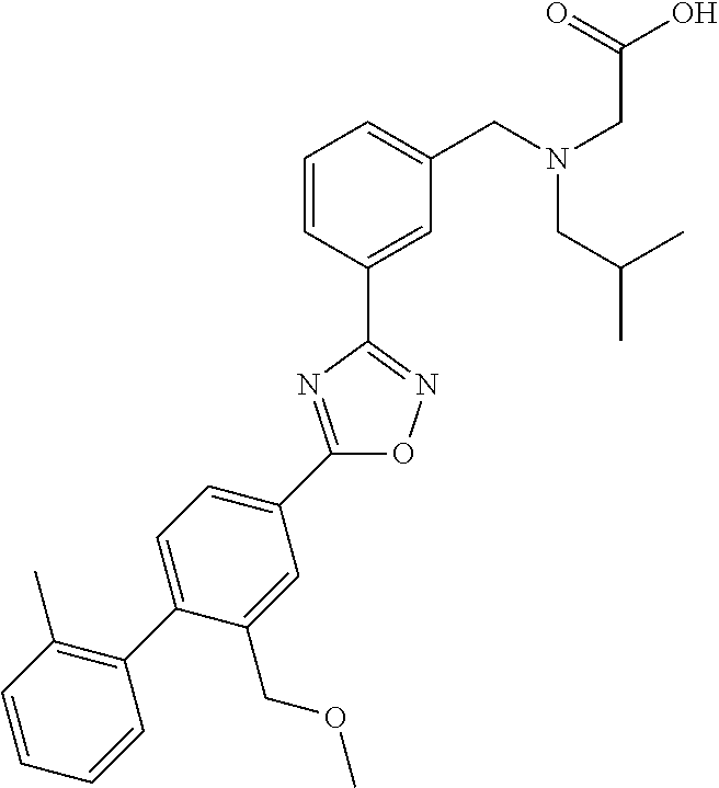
C1=CC(C2=NOC(C3=CC=C(C4=C(C)C=CC=C4)C(COC)=C3)=N2)=CC(CN(CC(O)=O)CC(C)C)=C1
